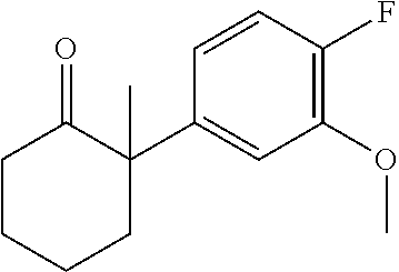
C1CCCC(C2=CC(OC)=C(F)C=C2)(C)C1=O
